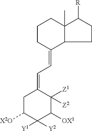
C1CC(=CC=C2CC([X2O])C([Y2])([Y1])C([OX1])C2([Z1])[Z2])C2C(C)(C1)C([R])CC2
